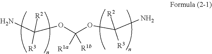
C([R1b])([R1a])(OC([R3])(N)[R2])OC(N)([R3])[R2]
